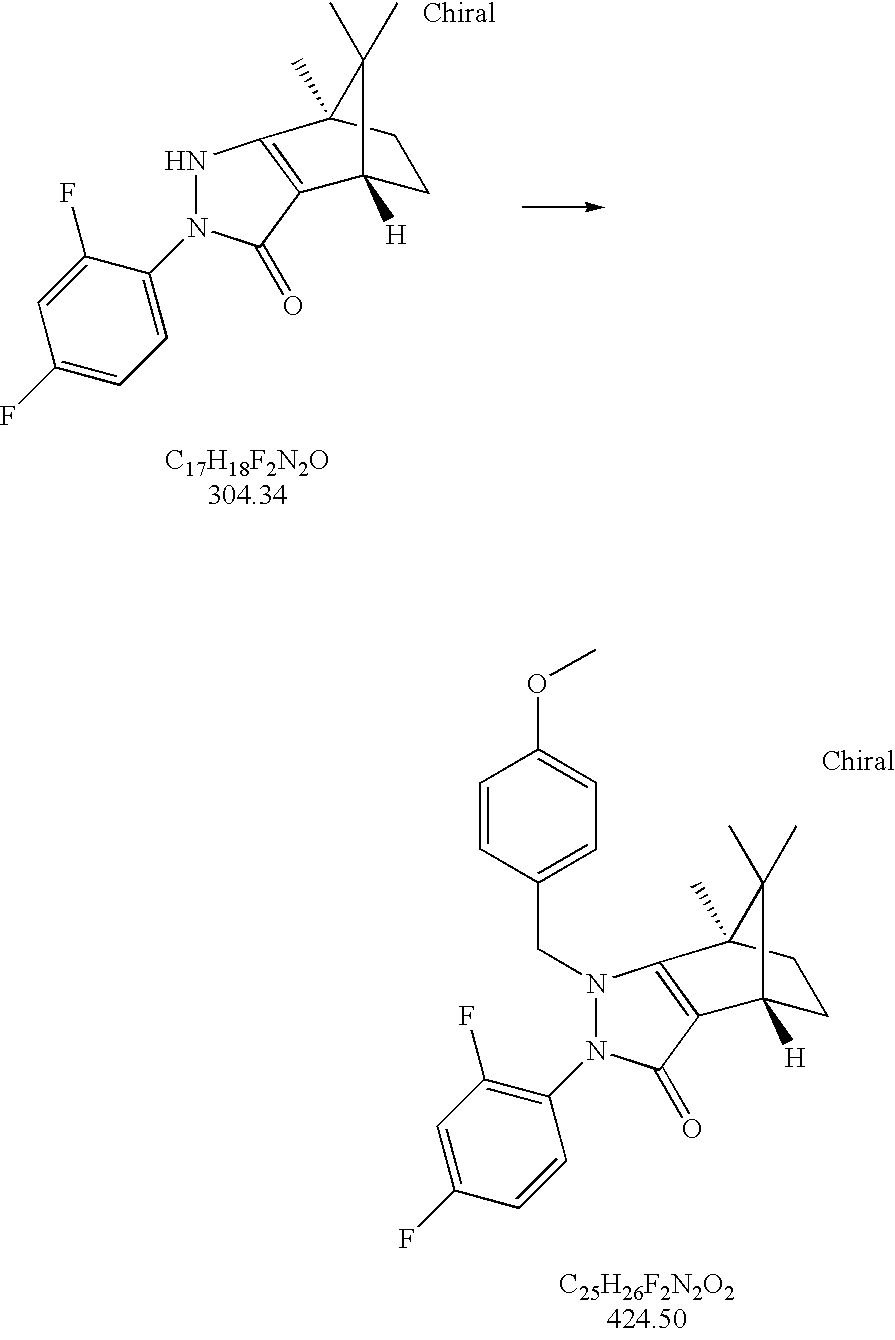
C1C2([H])C(C)(C)C(C)(C1)C1=C2C(=O)N(C2=C(F)C=C(F)C=C2)N1CC1=CC=C(OC)C=C1.C1CC2(C)C3=C(C(=O)N(C4=CC=C(F)C=C4F)N3)C1([H])C2(C)C
